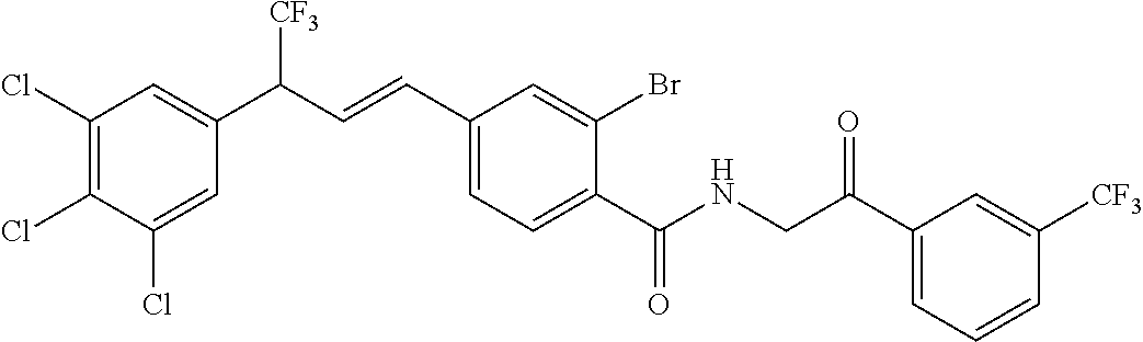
C1(C(=O)NCC(C2=CC=CC([CF3])=C2)=O)=CC=C(C=CC([CF3])C2=CC(Cl)=C(Cl)C(Cl)=C2)C=C1Br
